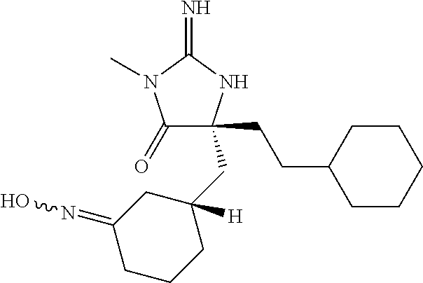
C1(=O)C(CCC2CCCCC2)(CC2([H])CC(=NO)CCC2)NC(=N)N1C
